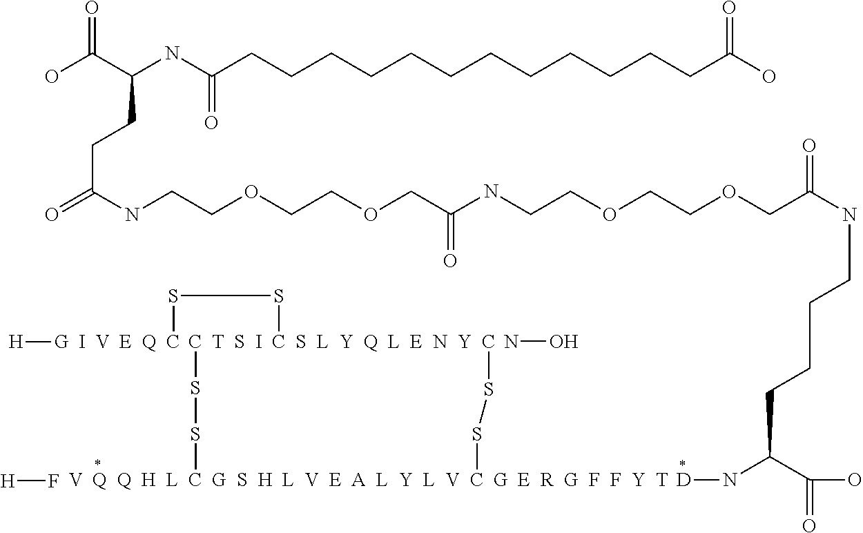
OC(C(NC(CCCCCCCCCCCCC(O)=O)=O)CCC(=O)NCCOCCOCC(NCCOCCOCC(NCCCCC(N[D])C(=O)O)=O)=O)=O.[H]F.[H][G].NO.[V  Q  Q  H  L  C  G  S  H  L  V  E  A  L  Y  L  V  C  G  E  R  G  F  F  Y  T](SSC)SS[T  S  I  C  S  L  Y  Q  L  E  N  Y  C]SS[I  V  E  Q  C]
